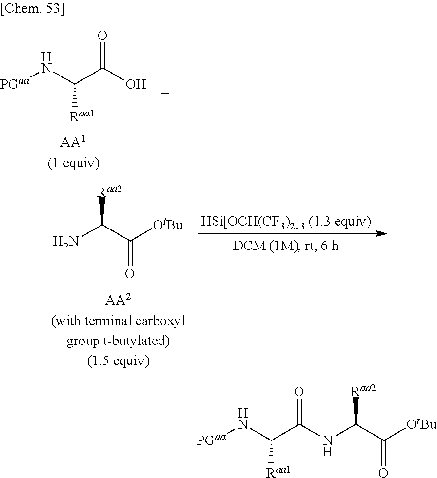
[PGaa]NC(C(NC(C([OtBu])=O)[Raa2])=O)[Raa1].[PGaa]NC(C(O)=O)[Raa1].NC(C([OtBu])=O)[Raa2]
